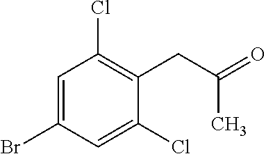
C1=C(Br)C=C(Cl)C(CC(=O)C)=C1Cl
